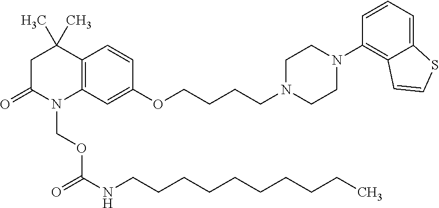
C1C(=O)N(COC(NCCCCCCCCCC)=O)C2=C(C1(C)C)C=CC(OCCCCN1CCN(C3=C4C(=CC=C3)SC=C4)CC1)=C2
